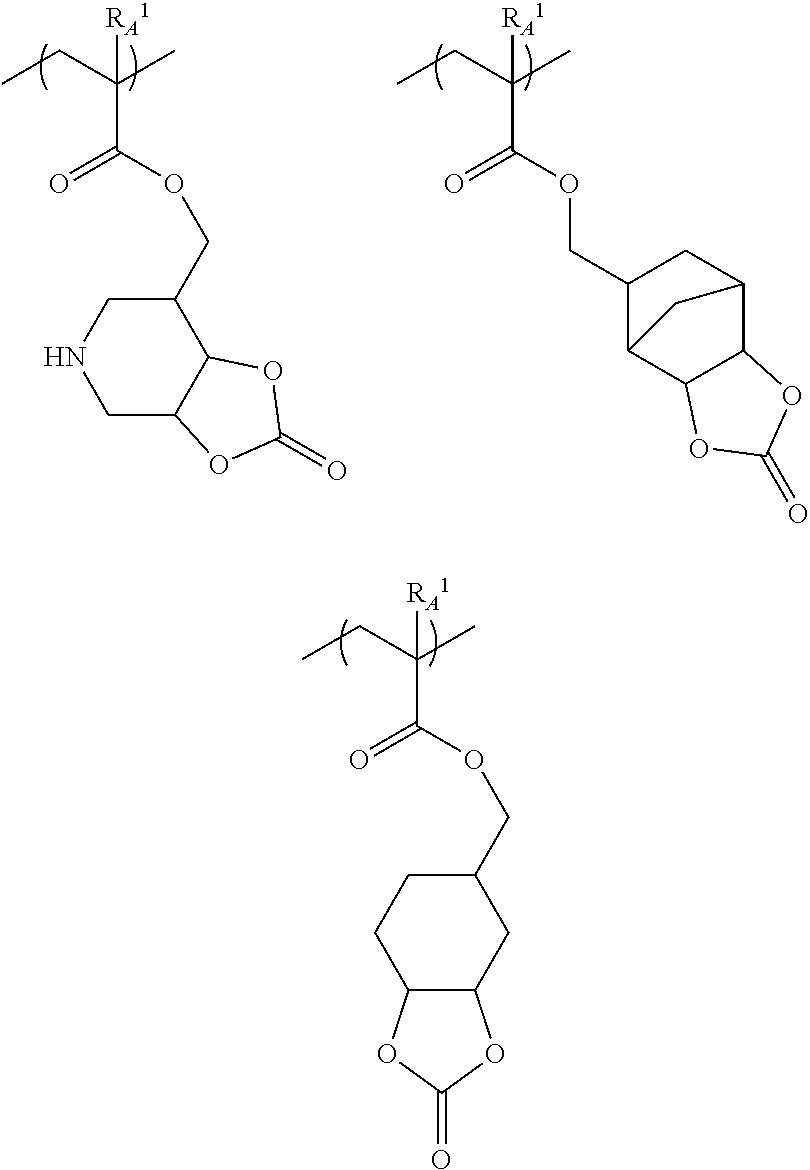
CCC(C)(C(=O)OCC1CCC2C(C1)OC(=O)O2)[RA1].CCC(C)(C(=O)OCC1CNCC2C1OC(=O)O2)[RA1].CCC(C)(C(=O)OCC1C2C3C(C(C1)C2)OC(=O)O3)[RA1]
